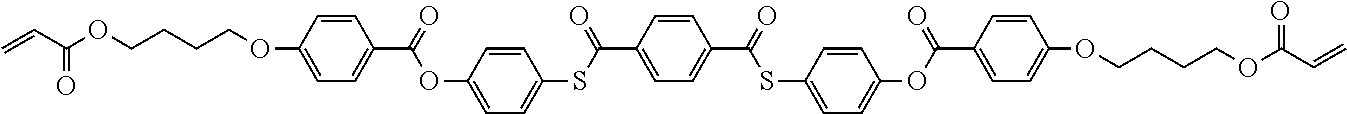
C=CC(OCCCCOC1=CC=C(C(=O)OC2=CC=C(SC(C3=CC=C(C(=O)SC4=CC=C(OC(C5=CC=C(OCCCCOC(C=C)=O)C=C5)=O)C=C4)C=C3)=O)C=C2)C=C1)=O
